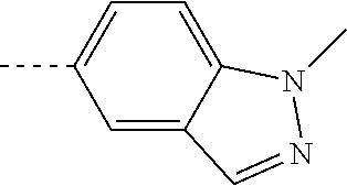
C1=C2C(=CC(C)=C1)C=NN2C
